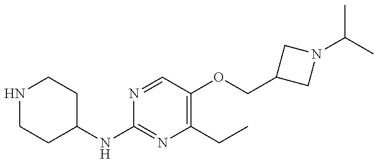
N1CCC(NC2=NC(CC)=C(OCC3CN(C(C)C)C3)C=N2)CC1
